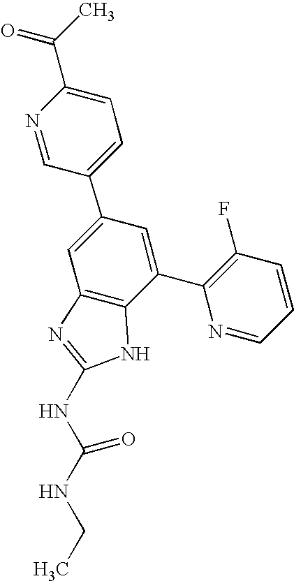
N1=CC(C2=CC3=C(C(C4=C(F)C=CC=N4)=C2)NC(NC(NCC)=O)=N3)=CC=C1C(=O)C
